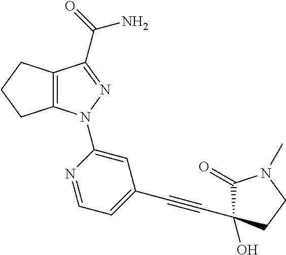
C12=C(C(C(=O)N)=NN1C1=CC(C#CC3(O)C(=O)N(C)CC3)=CC=N1)CCC2
